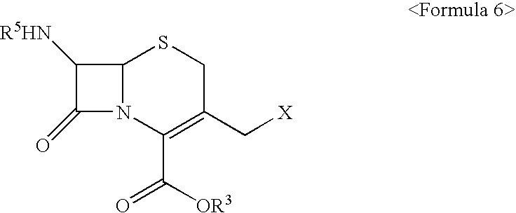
C1([R5HN])C(=O)N2C1SCC(C[X])=C2C([OR3])=O
